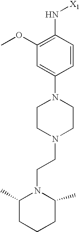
C1=C(N2CCN(CCN3C(C)CCCC3C)CC2)C=CC(N[X1])=C1OC
